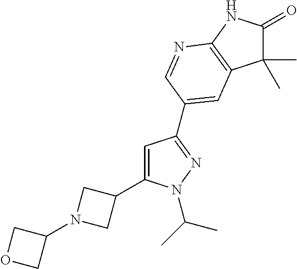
C1(C)(C)C(=O)NC2=C1C=C(C1=NN(C(C)C)C(C3CN(C4COC4)C3)=C1)C=N2
